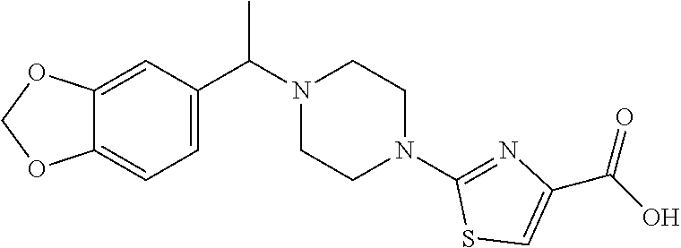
C12=CC(C(N3CCN(C4=NC(C(O)=O)=CS4)CC3)C)=CC=C1OCO2
